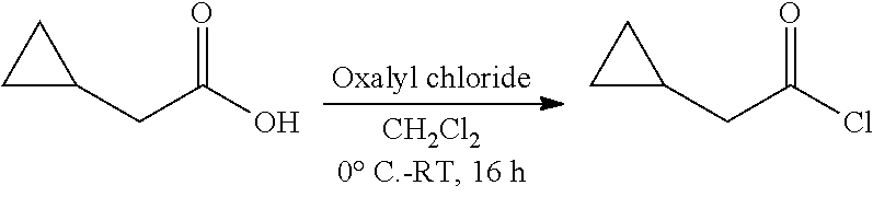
C1(CC(O)=O)CC1.C1(CC(Cl)=O)CC1
